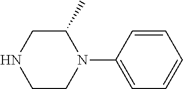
C1C(C)N(C2=CC=CC=C2)CCN1
